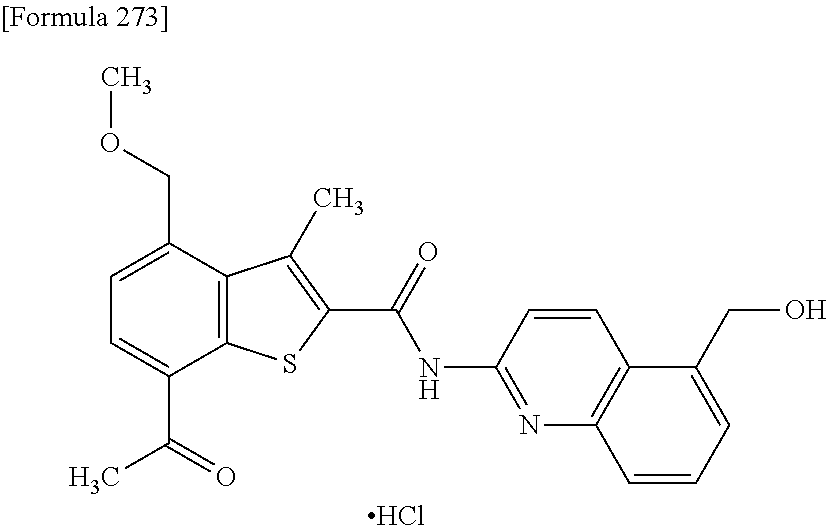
C1=C(C(=O)C)C2=C(C(COC)=C1)C(C)=C(C(=O)NC1=NC3=C(C=C1)C(CO)=CC=C3)S2.Cl
